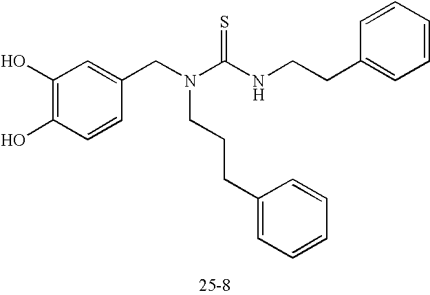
C1(O)=C(O)C=CC(CN(C(NCCC2=CC=CC=C2)=S)CCCC2=CC=CC=C2)=C1
